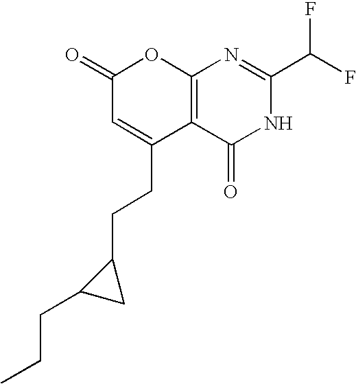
C1(=O)C=C(CCC2C(CCC)C2)C2=C(O1)N=C(C(F)F)NC2=O
